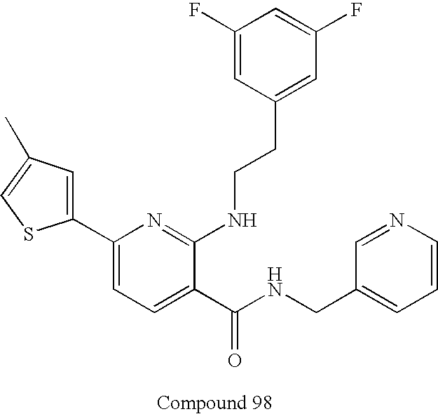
C1(C2=CC=C(C(NCC3=CC=CN=C3)=O)C(NCCC3=CC(F)=CC(F)=C3)=N2)=CC(C)=CS1
